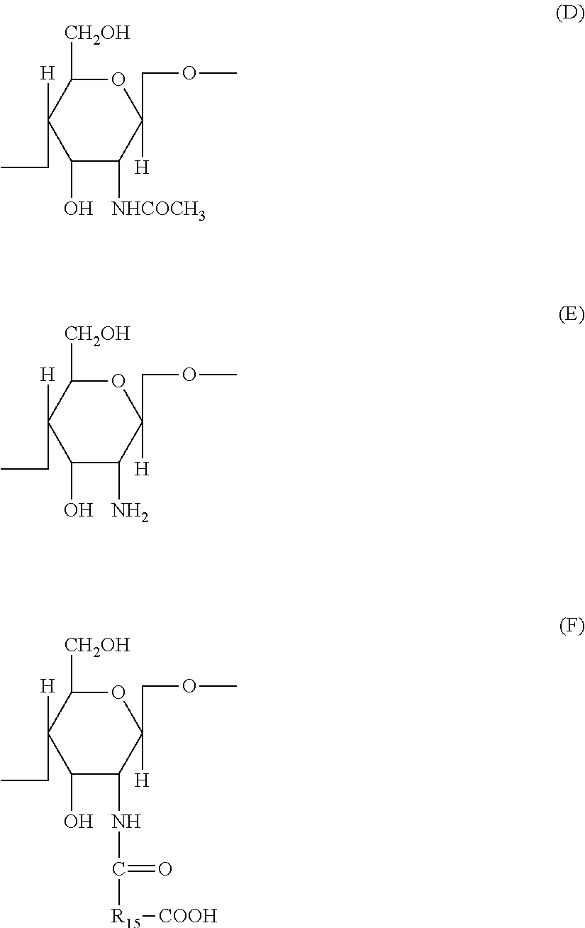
C1(O)C([NHCOCH3])C([H])(COC)OC([CH2OH])C1([H])CC.C1(O)C(N)C([H])(COC)OC([CH2OH])C1([H])CC.C1(O)C(NC(=O)[R15][COOH])C([H])(COC)OC([CH2OH])C1([H])CC
